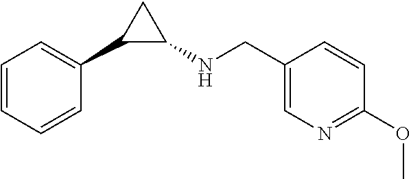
C1=CC=CC(C2C(NCC3=CN=C(OC)C=C3)C2)=C1
